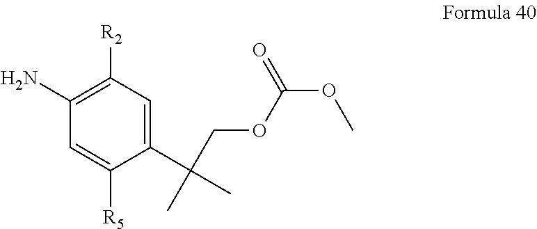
C1(N)=C([R2])C=C(C(C)(C)COC(OC)=O)C([R5])=C1
